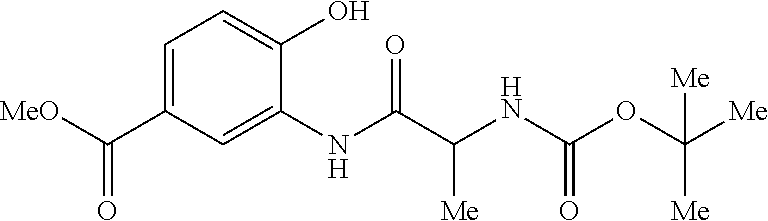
C1=C(C([MeO])=O)C=C(NC(C(NC(OC([Me])([Me])[Me])=O)[Me])=O)C(O)=C1
